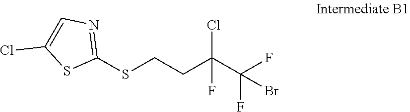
FC(C(CCSC1=NC=C(Cl)S1)(Cl)F)(F)Br
